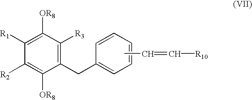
C1([OR8])=C([R1])C([R2])=C([OR8])C(CC2=CC=CC=C2)=C1[R3].CC=C[R10]
